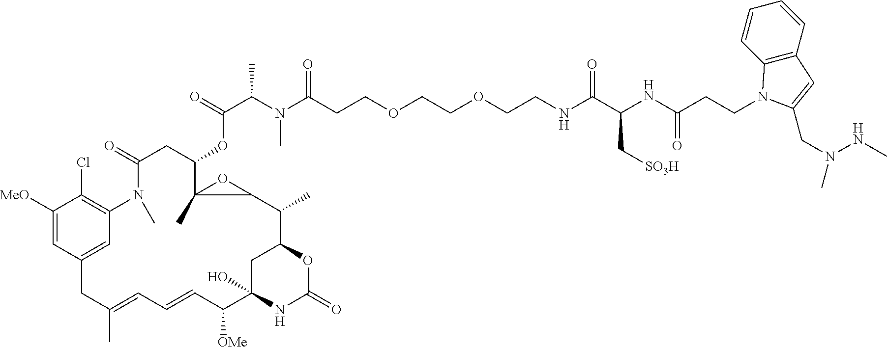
C1([MeO])=CC2=CC(=C1Cl)N(C)C(=O)CC(OC(=O)C(N(C)C(=O)CCOCCOCCNC(C(NC(CCN1C3=C(C=CC=C3)C=C1CN(NC)C)=O)C[SO3H])=O)C)C1(C)OC1C(C)C1CC(O)(C([OMe])C=CC=C(C)C2)NC(=O)O1
